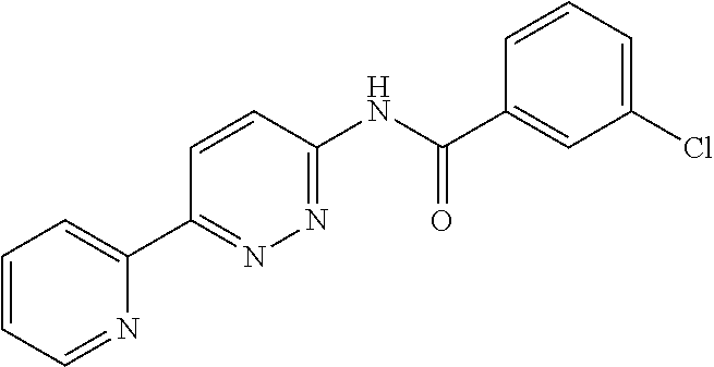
C1=CC=NC(C2=NN=C(NC(C3=CC(Cl)=CC=C3)=O)C=C2)=C1
